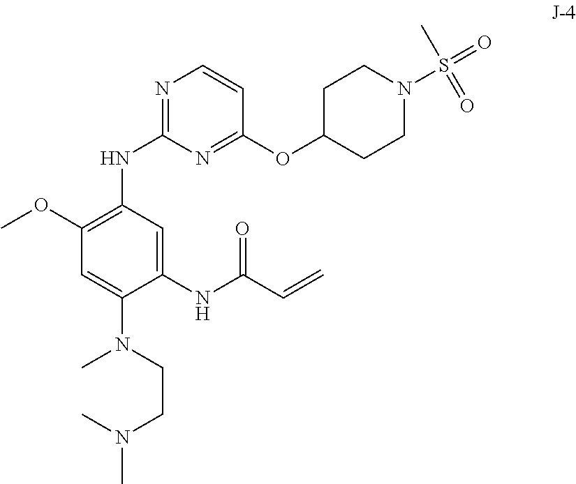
C1(OC)=C(NC2=NC=CC(OC3CCN(S(=O)(C)=O)CC3)=N2)C=C(NC(C=C)=O)C(N(CCN(C)C)C)=C1
